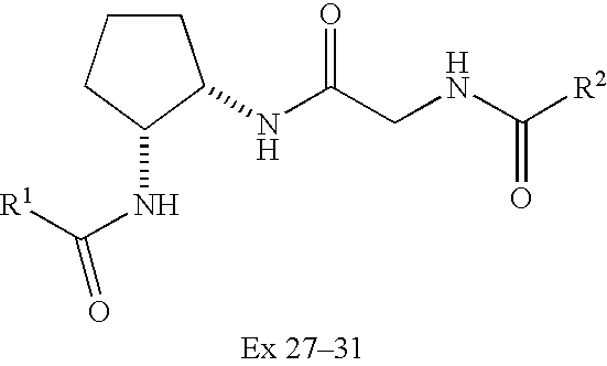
N(C(CNC([R2])=O)=O)C1CCCC1NC([R1])=O
